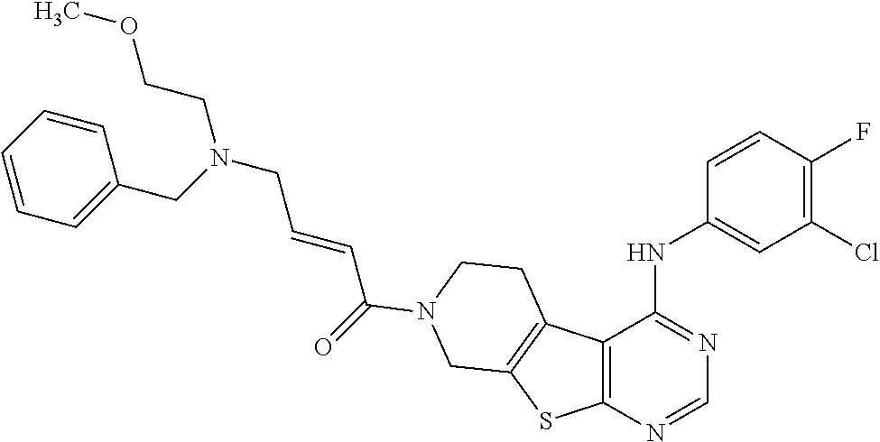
N(CC=CC(=O)N1CCC2=C(SC3=C2C(NC2=CC(Cl)=C(F)C=C2)=NC=N3)C1)(CCOC)CC1=CC=CC=C1
